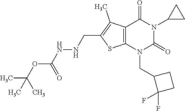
C12=C(N(CC3C(F)(F)CC3)C(=O)N(C3CC3)C1=O)SC(CNNC(=O)OC(C)(C)C)=C2C
